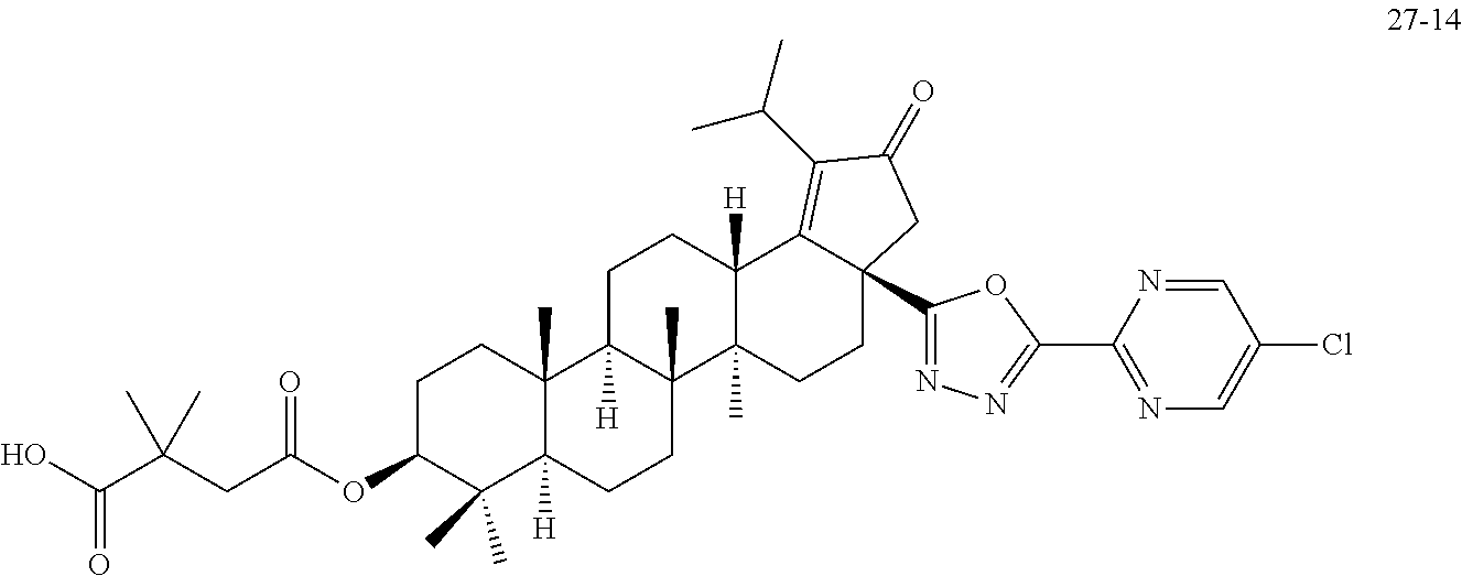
C1C(OC(CC(C(O)=O)(C)C)=O)C(C)(C)C2([H])C(C)(C1)C1([H])C(C)(CC2)C2(C)C([H])(CC1)C1=C(C(C)C)C(=O)CC1(C1=NN=C(C3=NC=C(Cl)C=N3)O1)CC2
